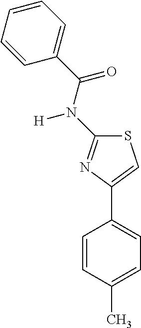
C1=C(C)C=CC(C2=CSC(N(C(C3=CC=CC=C3)=O)[H])=N2)=C1
